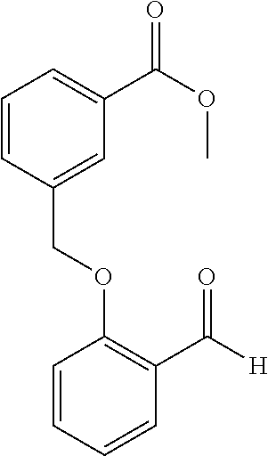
C1=CC(COC2=C(C([H])=O)C=CC=C2)=CC(C(OC)=O)=C1
